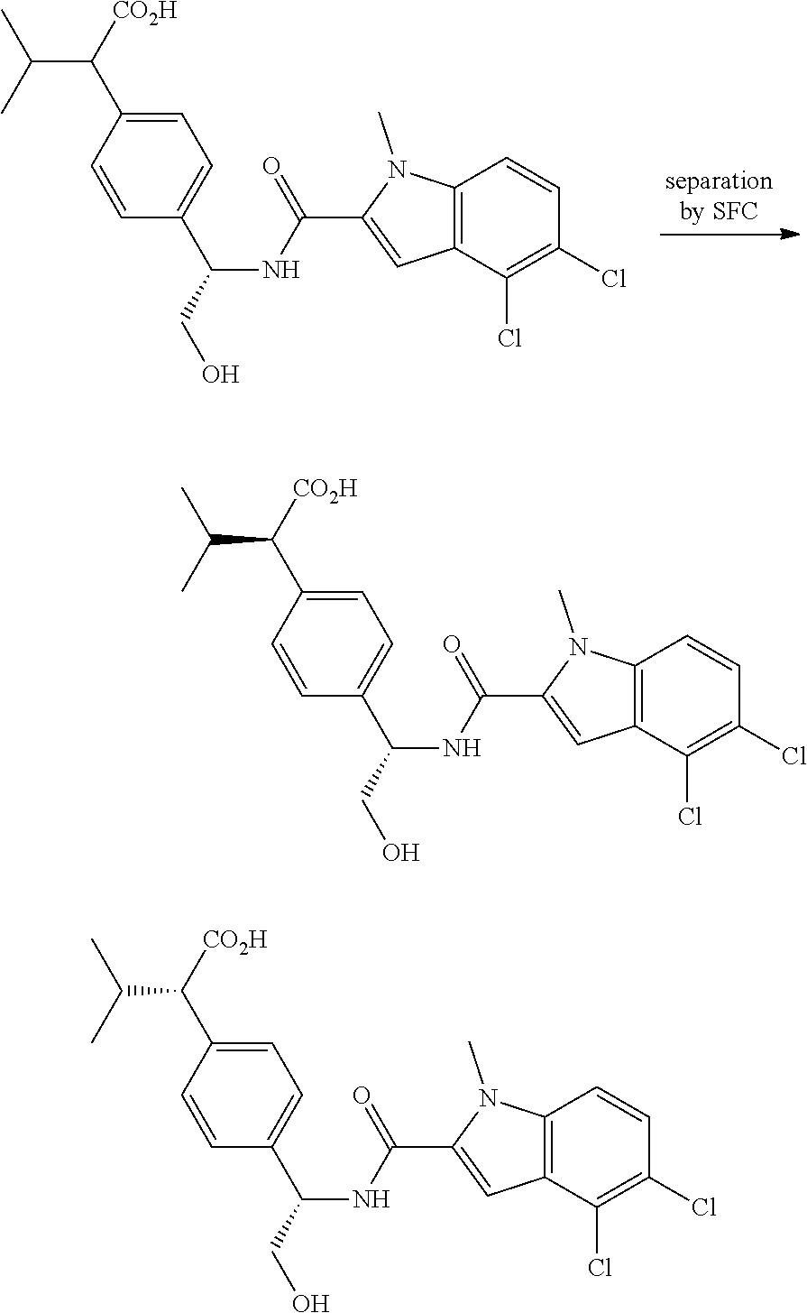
C12=C(C(Cl)=C(Cl)C=C1)C=C(C(NC(CO)C1=CC=C(C([CO2H])C(C)C)C=C1)=O)N2C.C12=C(C(Cl)=C(Cl)C=C1)C=C(C(NC(CO)C1=CC=C(C([CO2H])C(C)C)C=C1)=O)N2C.C12=C(C(Cl)=C(Cl)C=C1)C=C(C(NC(CO)C1=CC=C(C([CO2H])C(C)C)C=C1)=O)N2C
